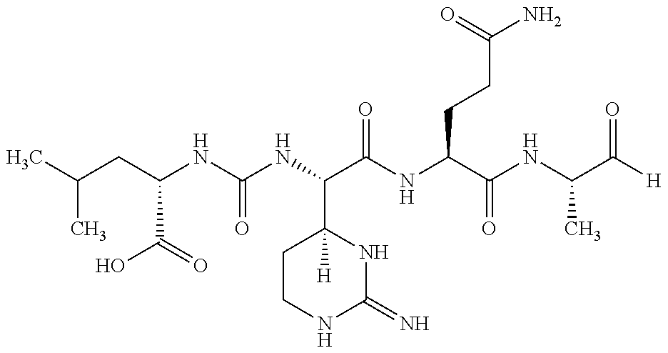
CC(C)CC(C(=O)O)NC(=O)NC(C1([H])CCNC(=N)N1)C(=O)NC(C(NC(C([H])=O)C)=O)CCC(N)=O
